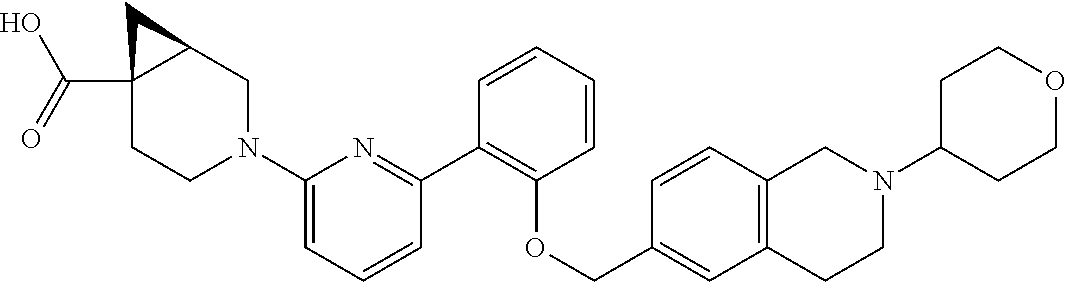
C12(C(=O)O)CCN(C3=CC=CC(C4=C(OCC5=CC6=C(C=C5)CN(C5CCOCC5)CC6)C=CC=C4)=N3)CC1C2
